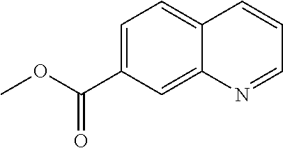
C1=C(C(OC)=O)C=C2C(=C1)C=CC=N2
